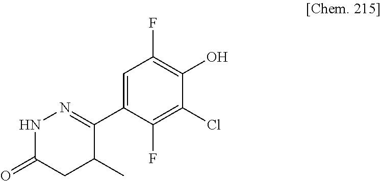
C1=C(C2=NNC(=O)CC2C)C(F)=C(Cl)C(O)=C1F
